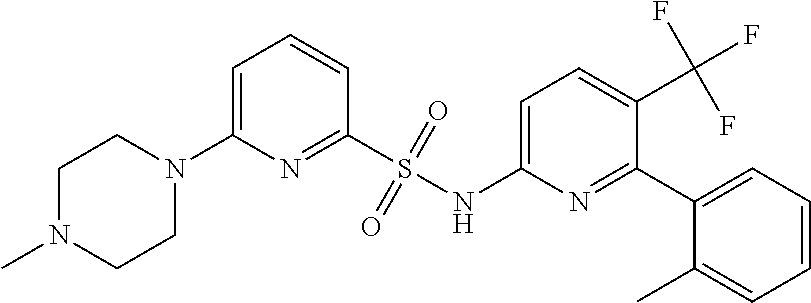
S(NC1=CC=C(C(F)(F)F)C(C2=CC=CC=C2C)=N1)(C1=NC(N2CCN(C)CC2)=CC=C1)(=O)=O
